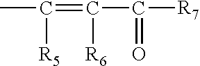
CC([R5])=C(C(=O)[R7])[R6]
